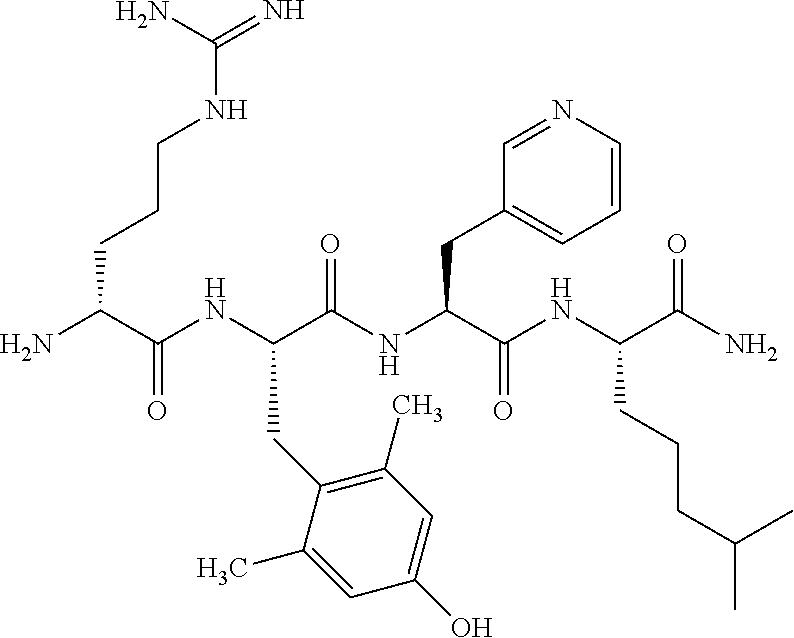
NC(C(NC(C(NC(C(NC(C(N)=O)CCCC(C)C)=O)CC1=CC=CN=C1)=O)CC1=C(C)C=C(O)C=C1C)=O)CCCNC(=N)N
